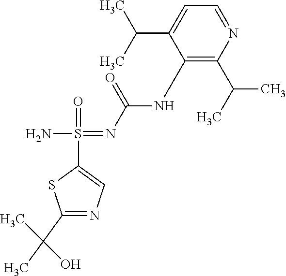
NS(=O)(=NC(=O)NC1=C(C(C)C)N=CC=C1C(C)C)C1=CN=C(C(C)(C)O)S1
